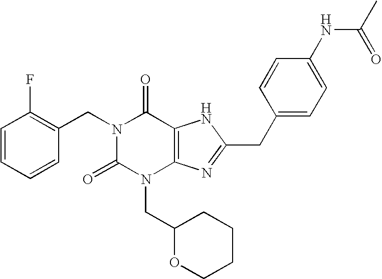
C1=CC=CC(CN2C(=O)N(CC3OCCCC3)C3=C(C2=O)NC(CC2=CC=C(NC(C)=O)C=C2)=N3)=C1F
